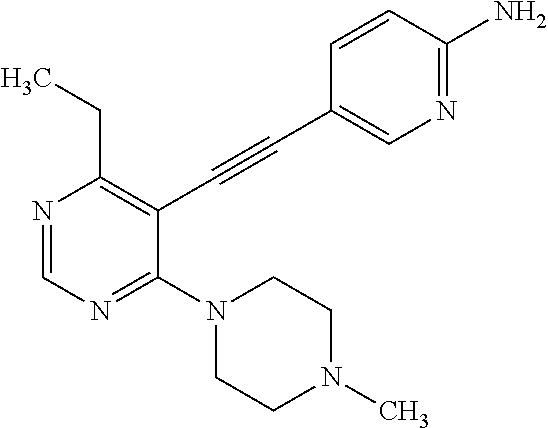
N1=CN=C(N2CCN(C)CC2)C(C#CC2=CN=C(N)C=C2)=C1CC
